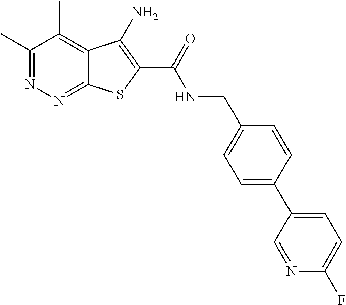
C1(C)=NN=C2C(=C1C)C(N)=C(C(=O)NCC1=CC=C(C3=CC=C(F)N=C3)C=C1)S2
